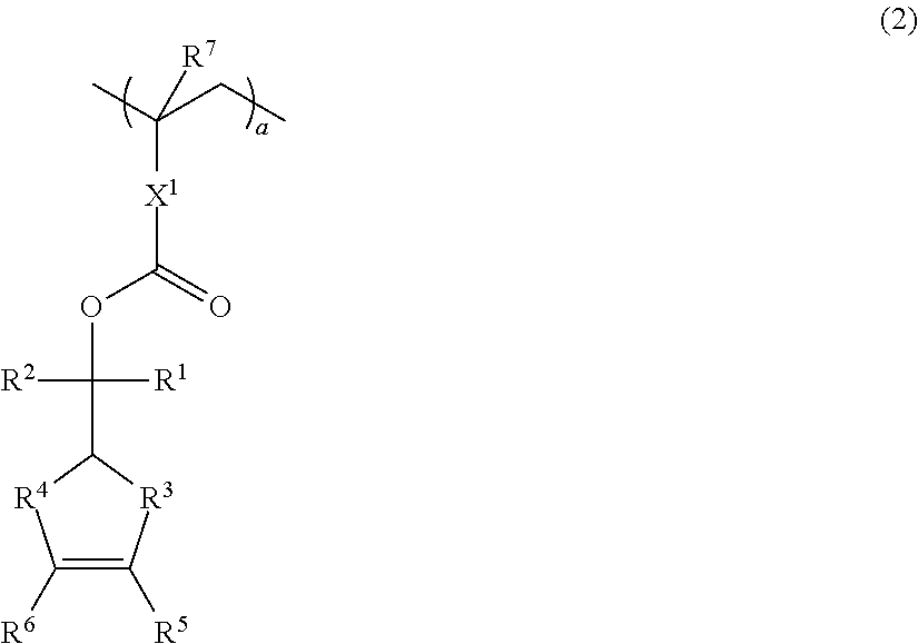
C1([R6])=C([R5])[R3]C(C(OC(=O)[X1]C([R7])(C)CC)([R2])[R1])[R4]1
